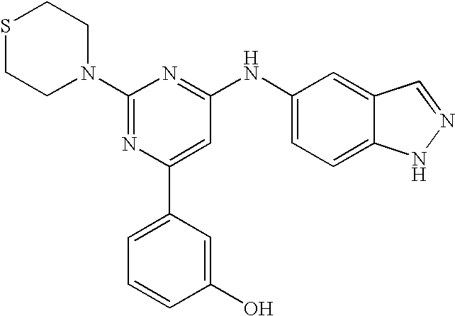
C1(N2CCSCC2)=NC(C2=CC=CC(O)=C2)=CC(NC2=CC=C3C(=C2)C=NN3)=N1
